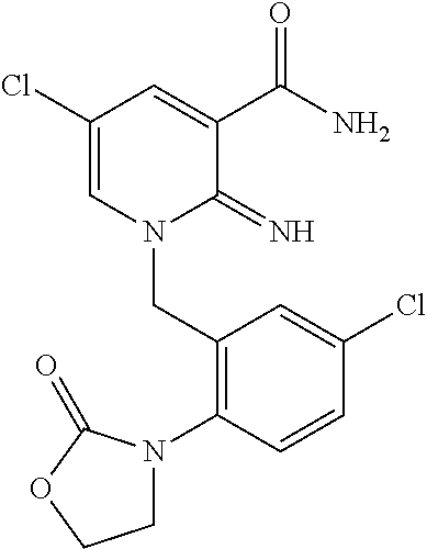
C1(Cl)=CN(CC2=C(N3CCOC3=O)C=CC(Cl)=C2)C(=N)C(C(N)=O)=C1
